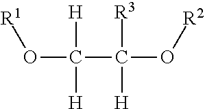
[R1]OC(C(O[R2])([R3])[H])([H])[H]
